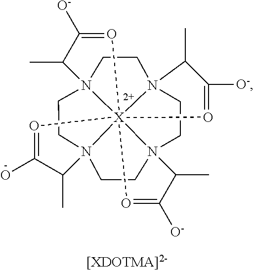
N123CCN45CCN67CCN8(CC1)[X]264(O=C(O)C3C)(O=C([O-])C8C)(O=C([O-])C5C)O=C([O-])C7C
